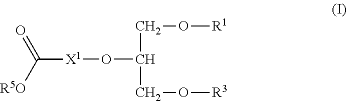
[X1](OC(CO[R3])CO[R1])C(=O)[R5O]
